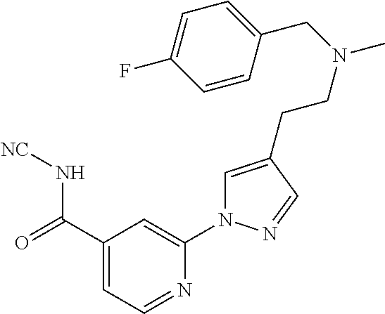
C1(C(=O)N[NC])=CC=NC(N2C=C(CCN(C)CC3=CC=C(F)C=C3)C=N2)=C1
